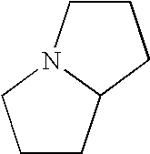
C1CC2N(C1)CCC2
